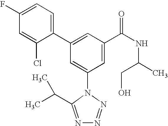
C1(C2=CC(C(NC(C)CO)=O)=CC(N3C(C(C)C)=NN=N3)=C2)=CC=C(F)C=C1Cl
